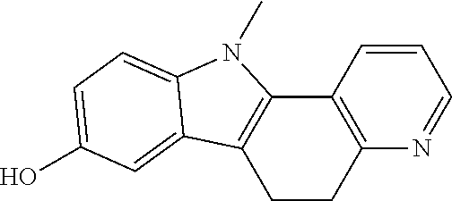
C12=C(CCC3=C1N(C)C1=CC=C(O)C=C31)N=CC=C2
